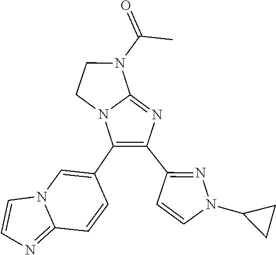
C(=O)(C)N1CCN2C1=NC(C1=NN(C3CC3)C=C1)=C2C1=CN2C(=NC=C2)C=C1
